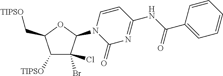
C1([TIPSO])C(Br)(Cl)C(N2C(=O)N=C(NC(C3=CC=CC=C3)=O)C=C2)OC1C[TIPSO]
